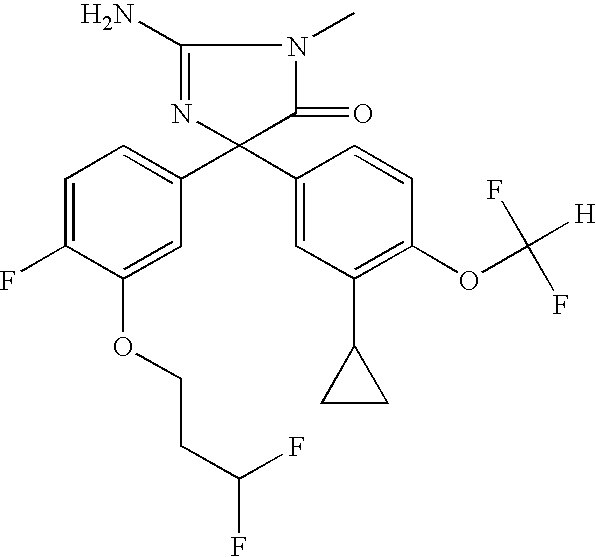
C1(N)=NC(C2=CC=C(F)C(OCCC(F)F)=C2)(C2=CC(C3CC3)=C(OC([H])(F)F)C=C2)C(=O)N1C
